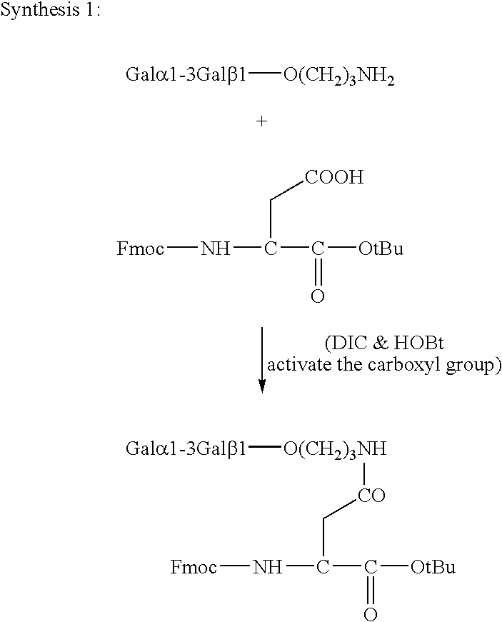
[Gala1-3Galb1][O(CH2)3NH2].[Fmoc]NC(C([OtBu])=O)C[COOH].[Gala1-3Galb1][O(CH2)3NH][CO]CC(C([OtBu])=O)N[Fmoc]
